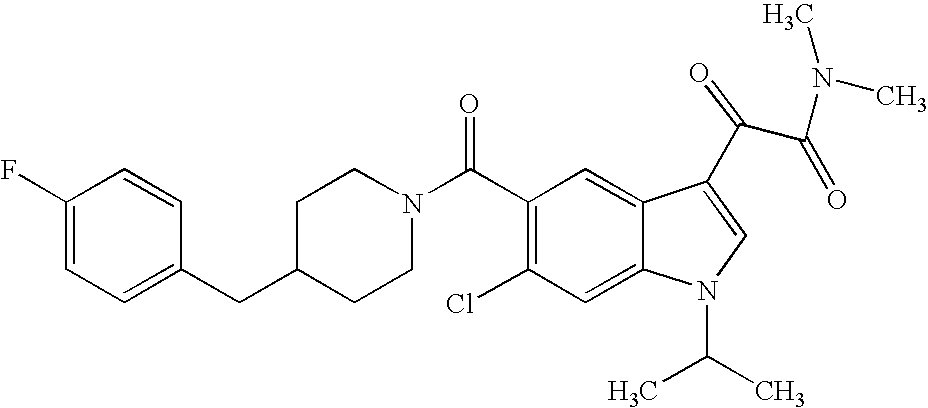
C1(F)=CC=C(CC2CCN(C(C3=C(Cl)C=C4C(=C3)C(C(C(N(C)C)=O)=O)=CN4C(C)C)=O)CC2)C=C1
